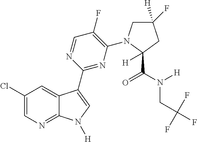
C1(F)=C(N2CC(F)([H])CC2(C(N(CC(F)(F)F)[H])=O)[H])N=C(C2=CN([H])C3=NC=C(Cl)C=C32)N=C1
